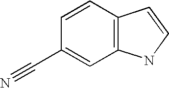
C1(C#N)=CC2=C(C=C1)C=CN2
